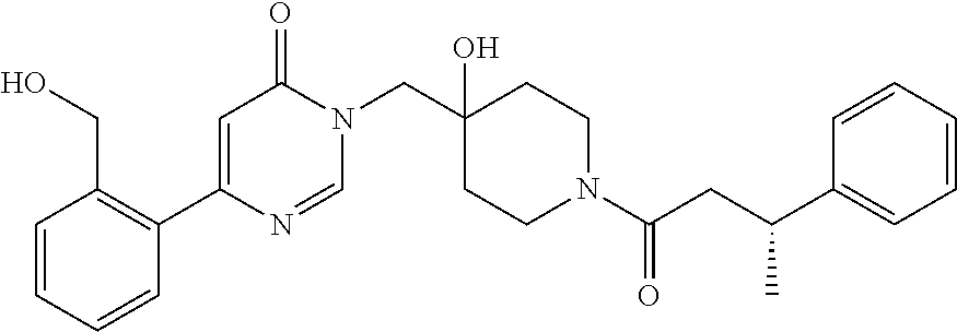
C1=NC(C2=C(CO)C=CC=C2)=CC(=O)N1CC1(O)CCN(C(=O)CC(C2=CC=CC=C2)C)CC1
